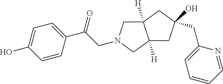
C1=CC(C(CN2CC3([H])C([H])(C2)CC(O)(CC2=CC=CC=N2)C3)=O)=CC=C1O
